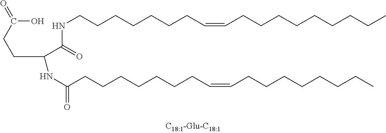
C(O)(CCC(C(=O)NCCCCCCCC=CCCCCCCCCC)NC(CCCCCCCC=CCCCCCCCC)=O)=O
